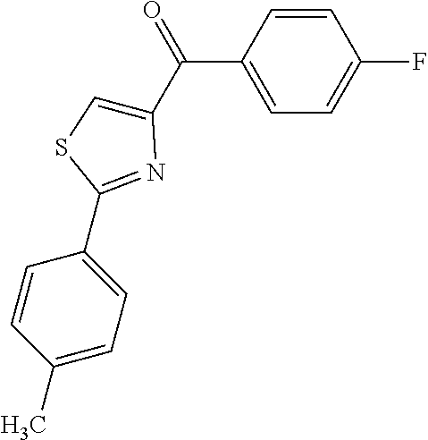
C1=CC(C(=O)C2=CSC(C3=CC=C(C)C=C3)=N2)=CC=C1F
